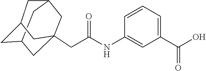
C12CC3CC(CC(NC4=CC(C(O)=O)=CC=C4)=O)(C1)CC(C2)C3
